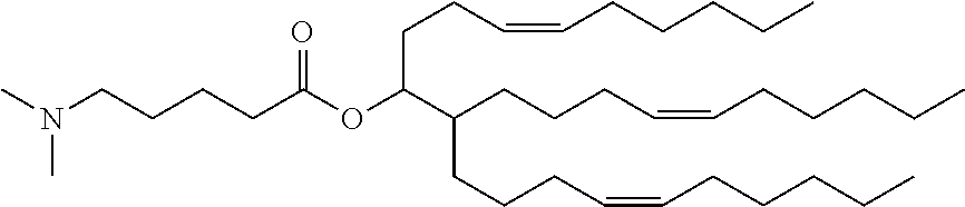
C(CCCC(OC(CCC=CCCCCC)C(CCCC=CCCCCC)CCCC=CCCCCC)=O)N(C)C
